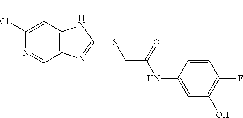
C1(Cl)=C(C)C2=C(C=N1)N=C(SCC(NC1=CC(O)=C(F)C=C1)=O)N2
